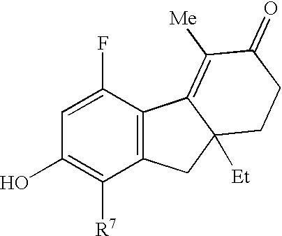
C1(F)=CC(O)=C([R7])C2=C1C1=C([Me])C(=O)CCC1([Et])C2
